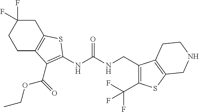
C1(F)(F)CC2=C(CC1)C(C(OCC)=O)=C(NC(NCC1=C(C(F)(F)F)SC3=C1CCNC3)=O)S2
